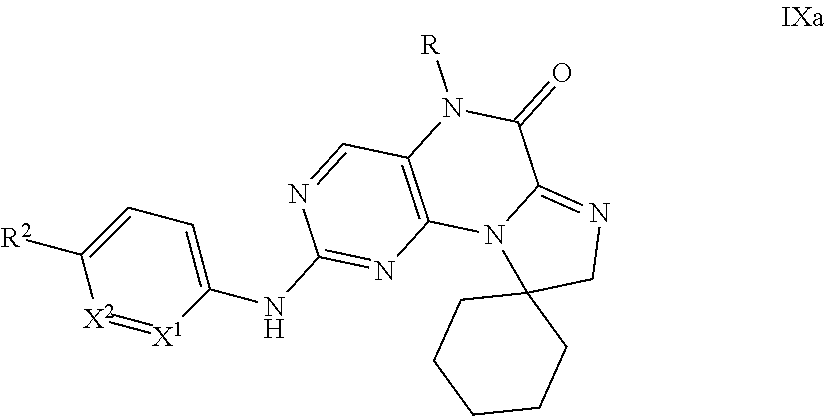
C12=C(C=NC(NC3=CC=C([R2])[X2]=[X1]3)=N1)N([R])C(=O)C1=NCC3(N21)CCCCC3
